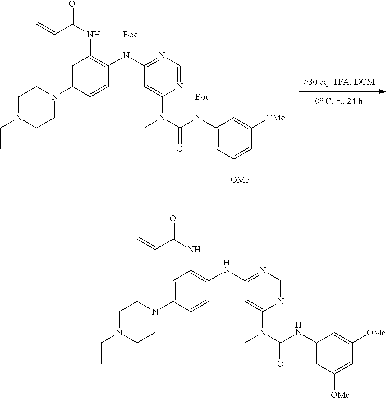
C1=C(N2CCN(CC)CC2)C=CC(N(C2=NC=NC(N(C(N(C3=CC([OMe])=CC([OMe])=C3)[Boc])=O)C)=C2)[Boc])=C1NC(=O)C=C.C1=C(N2CCN(CC)CC2)C=CC(NC2=NC=NC(N(C(NC3=CC([OMe])=CC([OMe])=C3)=O)C)=C2)=C1NC(=O)C=C
